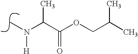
N(C)(C(C(OCC(C)C)=O)C)[H]
